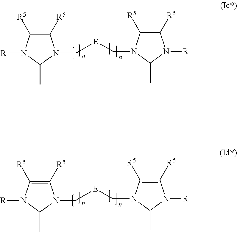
C1([R5])C([R5])N([R])C(C)N1C[E]CN1C([R5])C([R5])N([R])C1C.C1([R5])=C([R5])N([R])C(C)N1C[E]CN1C([R5])=C([R5])N([R])C1C
